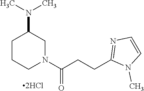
C1CCN(C(CCC2=NC=CN2C)=O)CC1N(C)C
